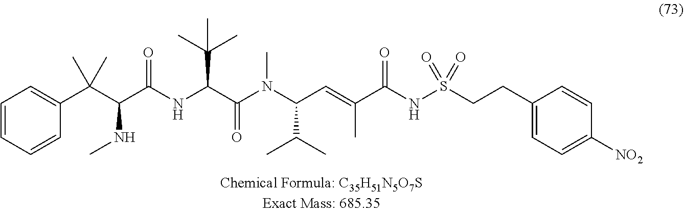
C1=CC=CC(C(C(C(NC(C(N(C(C=C(C(NS(CCC2=CC=C([NO2])C=C2)(=O)=O)=O)C)C(C)C)C)=O)C(C)(C)C)=O)NC)(C)C)=C1
